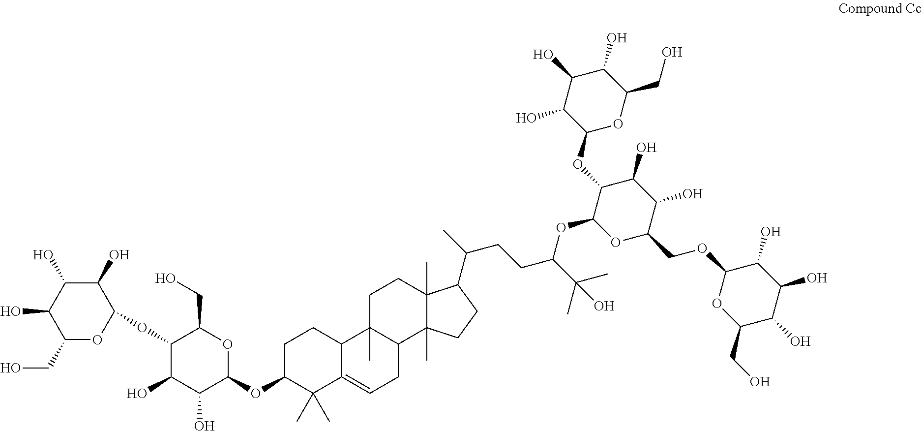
C1(OC2C(O)C(O)C(O)C(CO)O2)C(O)C(O)C(OC2CCC3C(=CCC4C3(C)CCC3(C)C4(C)CCC3C(CCC(C(C)(C)O)OC3OC(COC4OC(CO)C(O)C(O)C4O)C(O)C(O)C3OC3OC(CO)C(O)C(O)C3O)C)C2(C)C)OC1CO
